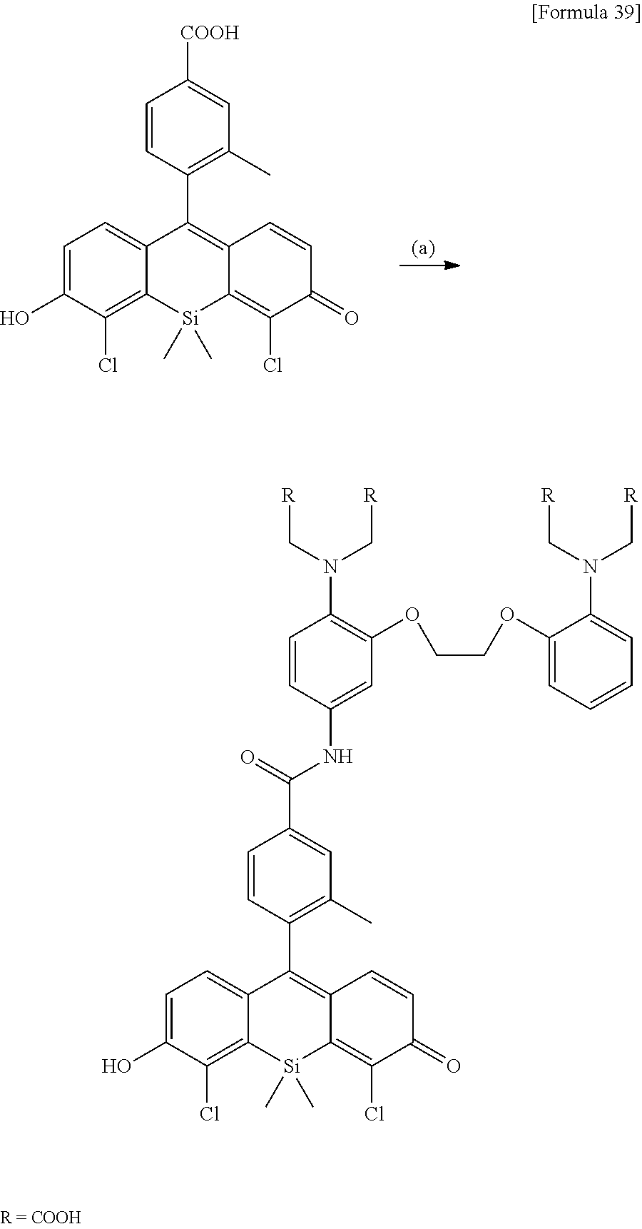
C1=C(O)C(Cl)=C2C(=C1)C(C1=C(C)C=C([COOH])C=C1)=C1C(=C(Cl)C(=O)C=C1)[Si]2(C)C.C1=C(O)C(Cl)=C2C(=C1)C(C1=C(C)C=C(C(=O)NC3=CC(OCCOC4=CC=CC=C4N(C[R])C[R])=C(N(C[R])C[R])C=C3)C=C1)=C1C(=C(Cl)C(=O)C=C1)[Si]2(C)C
